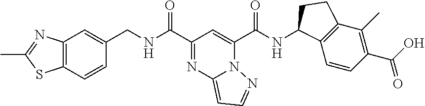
C1(C(NCC2=CC3=C(C=C2)SC(C)=N3)=O)=NC2=CC=NN2C(C(NC2C3=C(C(C)=C(C(O)=O)C=C3)CC2)=O)=C1
